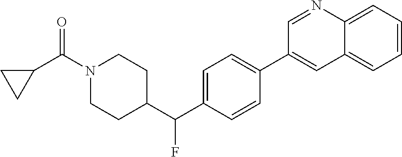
C1=C(C(C2CCN(C(C3CC3)=O)CC2)F)C=CC(C2=CC3=CC=CC=C3N=C2)=C1
